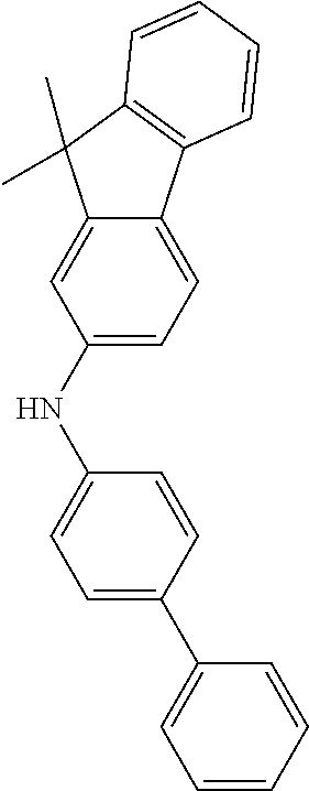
C12=CC(NC3=CC=C(C4=CC=CC=C4)C=C3)=CC=C1C1=C(C2(C)C)C=CC=C1
